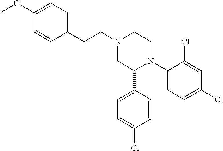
C1(C2N(C3=CC=C(Cl)C=C3Cl)CCN(CCC3=CC=C(OC)C=C3)C2)=CC=C(Cl)C=C1
